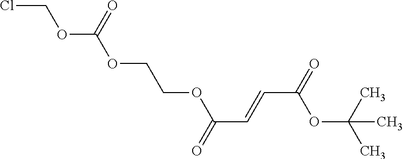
ClCOC(OCCOC(C=CC(=O)OC(C)(C)C)=O)=O
